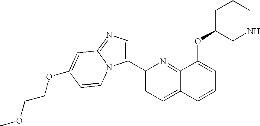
O(C1=CC=CC2=CC=C(C3=CN=C4N3C=CC(OCCOC)=C4)N=C12)C1CNCCC1
